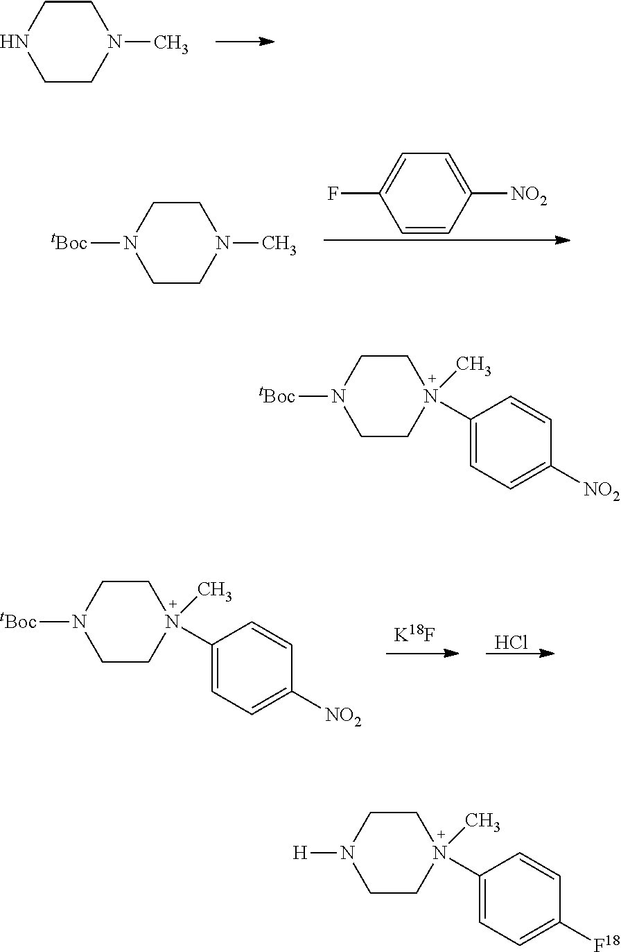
N1CCN(C)CC1.C1([NO2])=CC=C(F)C=C1.N1([tBoc])CCN(C)CC1.[K18F].Cl.N1([tBoc])CCN(C2=CC=C([NO2])C=C2)(C)CC1.N1([tBoc])CCN(C2=CC=C([NO2])C=C2)(C)CC1.N1([H])CCN(C2=CC=C([F18])C=C2)(C)CC1
